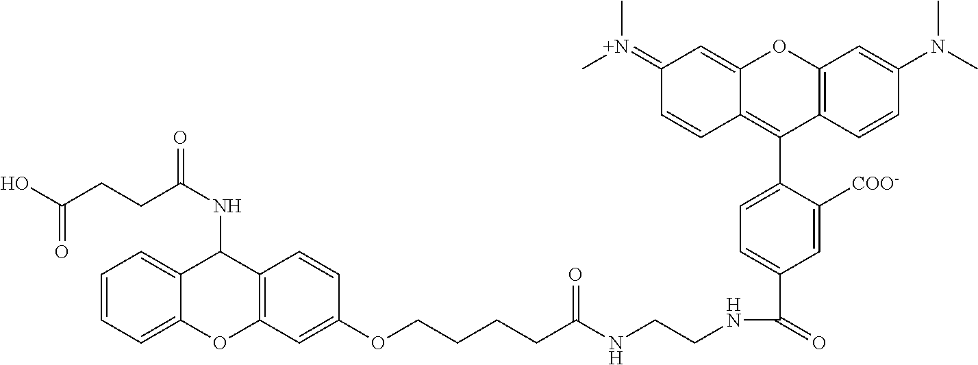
C1(=[N+](C)C)C=CC2=C(C3=CC=C(C(=O)NCCNC(CCCCOC4=CC5=C(C=C4)C(NC(=O)CCC(O)=O)C4=CC=CC=C4O5)=O)C=C3[COO-])C3=C(OC2=C1)C=C(N(C)C)C=C3
